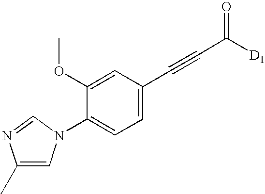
C1(OC)=CC(C#CC([D1])=O)=CC=C1N1C=C(C)N=C1
